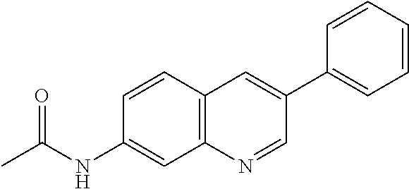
C12=C(C=C(NC(C)=O)C=C1)N=CC(C1=CC=CC=C1)=C2
